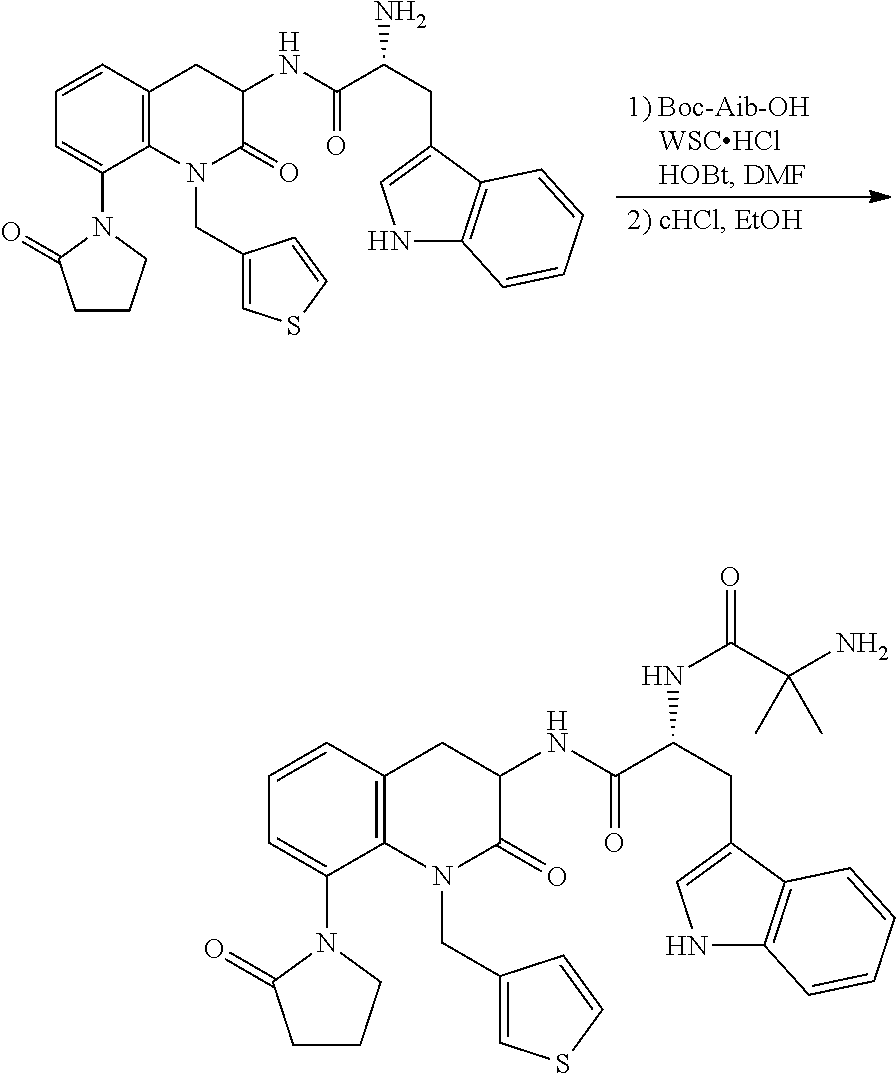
C1=CC2=C(C(N3CCCC3=O)=C1)N(CC1=CSC=C1)C(=O)C(NC(=O)C(CC1=CNC3=C1C=CC=C3)N)C2.C1=CC2=C(C(N3CCCC3=O)=C1)N(CC1=CSC=C1)C(=O)C(NC(=O)C(CC1=CNC3=C1C=CC=C3)NC(C(N)(C)C)=O)C2
